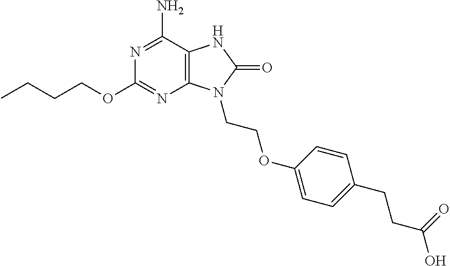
N1=C(N)C2=C(N=C1OCCCC)N(CCOC1=CC=C(CCC(O)=O)C=C1)C(=O)N2
